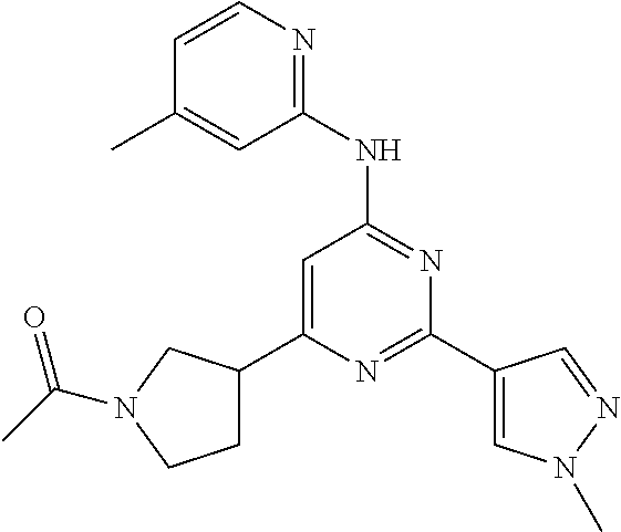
C1C(C2=CC(NC3=NC=CC(C)=C3)=NC(C3=CN(C)N=C3)=N2)CN(C(C)=O)C1
